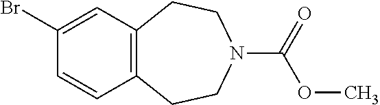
C12=C(C=C(Br)C=C1)CCN(C(=O)OC)CC2
